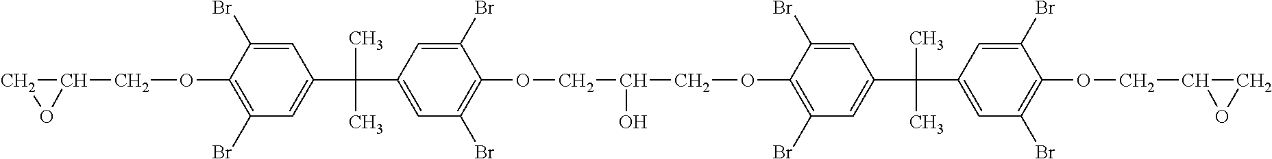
C1=C(Br)C(OCC2CO2)=C(Br)C=C1C(C1=CC(Br)=C(OCC(O)COC2=C(Br)C=C(C(C3=CC(Br)=C(OCC4OC4)C(Br)=C3)(C)C)C=C2Br)C(Br)=C1)(C)C
